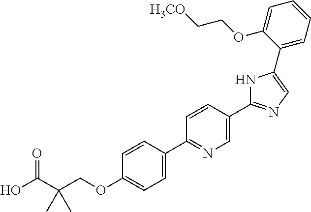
OC(C(COC1=CC=C(C2=NC=C(C3=NC=C(C4=CC=CC=C4OCC[H3CO])N3)C=C2)C=C1)(C)C)=O
